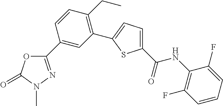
C1(C2=CC(C3=CC=C(C(=O)NC4=C(F)C=CC=C4F)S3)=C(CC)C=C2)=NN(C)C(=O)O1
